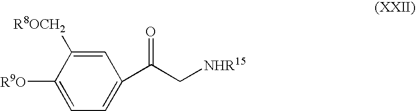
C1=C([R8OCH2])C([R9O])=CC=C1C(C[NHR15])=O
